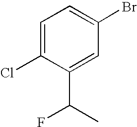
C1=C(Cl)C(C(C)F)=CC(Br)=C1
